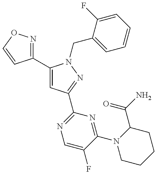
C1(C2=CC(C3=NC=C(F)C(N4CCCCC4C(=O)N)=N3)=NN2CC2=CC=CC=C2F)=NOC=C1
